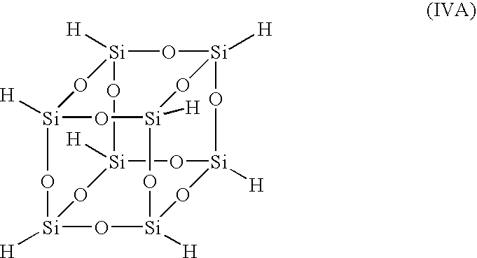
O1[Si]2([H])O[Si]3([H])O[Si]4([H])O[Si]5([H])O[Si]([H])(O3)O[Si]1([H])O[Si]([H])(O[Si]([H])(O4)O2)O5
